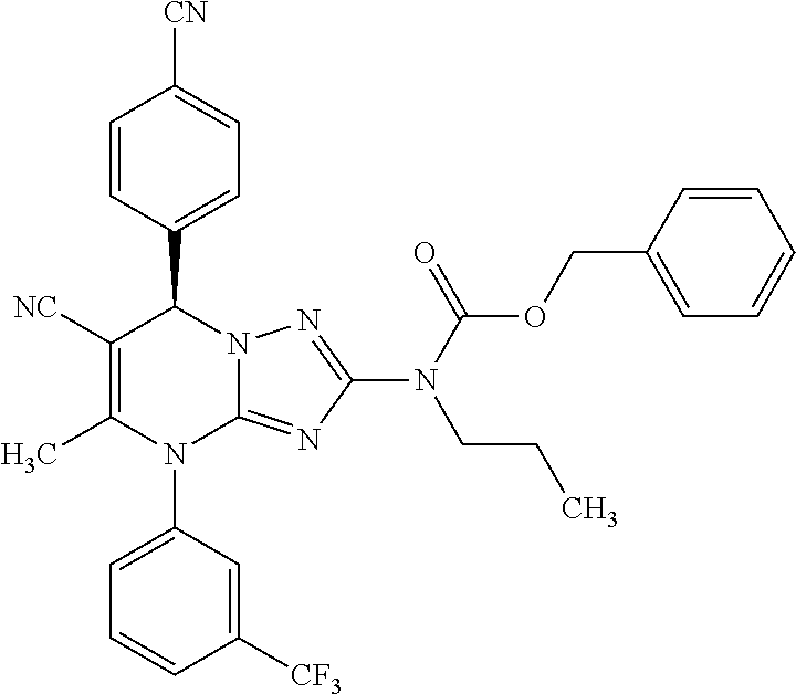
C1=CC(C2C([NC])=C(C)N(C3=CC=CC([CF3])=C3)C3=NC(N(C(OCC4=CC=CC=C4)=O)CCC)=NN23)=CC=C1[CN]
